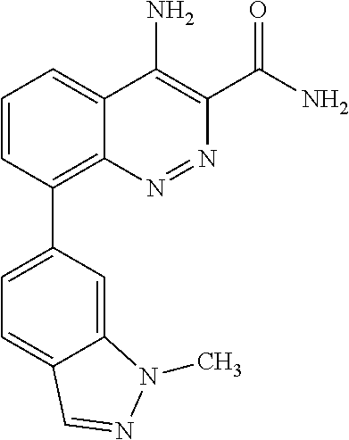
C1=CC(C2=CC=C3C(=C2)N(C)N=C3)=C2C(=C1)C(N)=C(C(N)=O)N=N2
